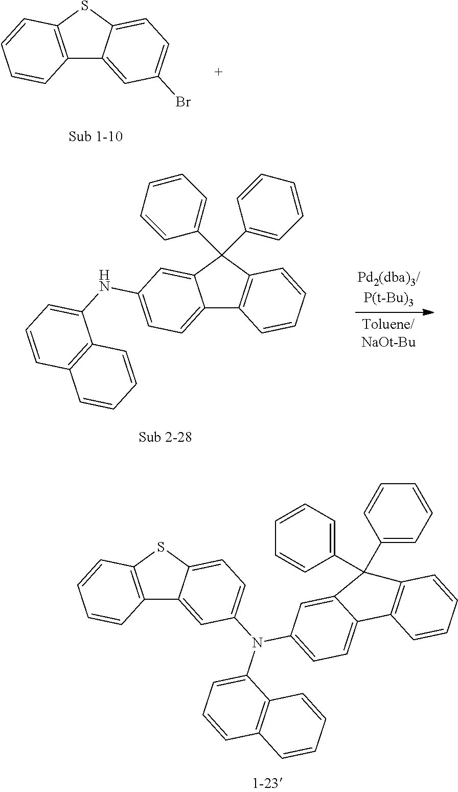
C12=C(SC3=CC=C(Br)C=C13)C=CC=C2.C12=C(SC3=CC=C(N(C4=CC=CC5=C4C=CC=C5)C4=CC=C5C(=C4)C(C4=CC=CC=C4)(C4=CC=CC=C4)C4=C5C=CC=C4)C=C13)C=CC=C2.C12=CC=C(NC3=CC=CC4=C3C=CC=C4)C=C1C(C1=CC=CC=C1)(C1=CC=CC=C1)C1=C2C=CC=C1
